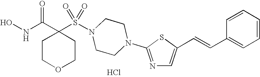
C1(S(N2CCN(C3=NC=C(C=CC4=CC=CC=C4)S3)CC2)(=O)=O)(C(NO)=O)CCOCC1.Cl
